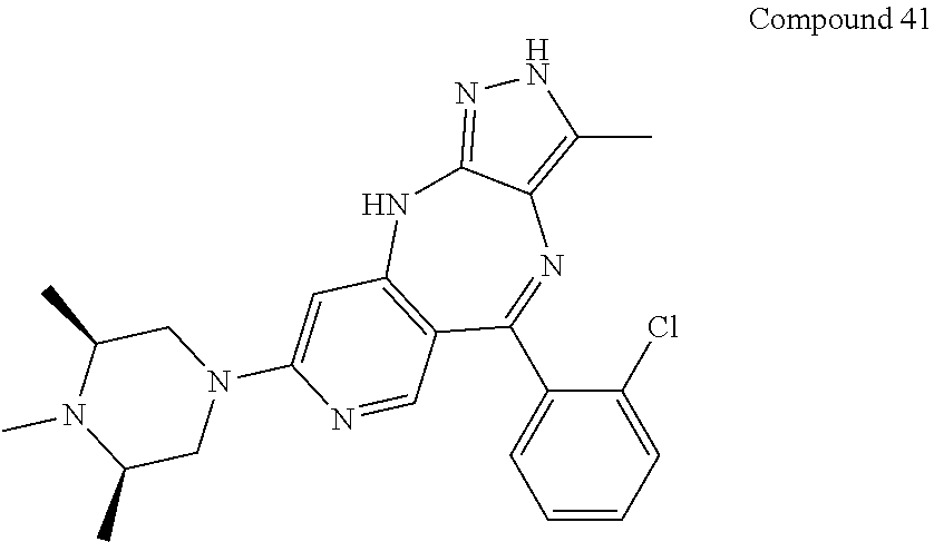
C1=CC=C(Cl)C(C2=NC3=C(C)NN=C3NC3=C2C=NC(N2CC(C)N(C)C(C)C2)=C3)=C1
